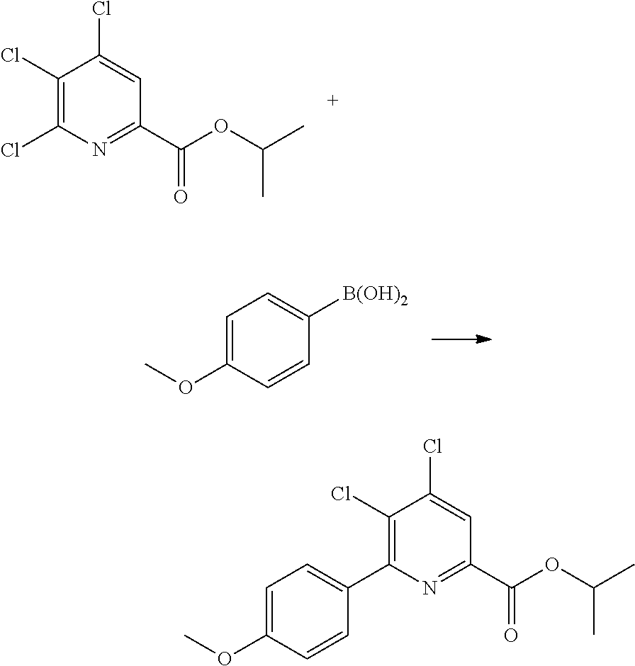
C1(Cl)=C(Cl)N=C(C(OC(C)C)=O)C=C1Cl.C1=C(OC)C=CC([B(OH)2])=C1.C1(Cl)=C(C2=CC=C(OC)C=C2)N=C(C(OC(C)C)=O)C=C1Cl
